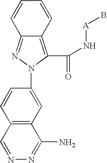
C12=C(C(N[A]B)=O)N(C3=CC4=C(C=C3)C=NN=C4N)N=C1C=CC=C2
